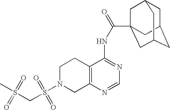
C1N(S(=O)(=O)CS(C)(=O)=O)CC2=C(C1)C(NC(=O)C13CC4CC(CC(C1)C4)C3)=NC=N2
